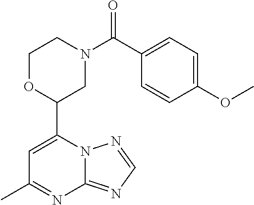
N12C(=NC=N1)N=C(C)C=C2C1CN(C(=O)C2=CC=C(OC)C=C2)CCO1
